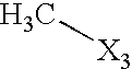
C[X3]
